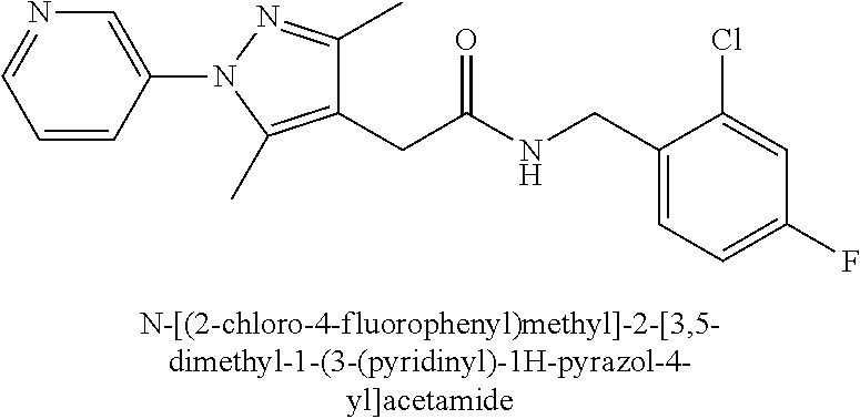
C1=C(F)C=C(Cl)C(CNC(CC2=C(C)N(C3=CN=CC=C3)N=C2C)=O)=C1
